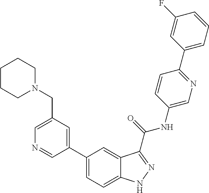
C1(CN2CCCCC2)=CN=CC(C2=CC=C3C(=C2)C(C(NC2=CN=C(C4=CC=CC(F)=C4)C=C2)=O)=NN3)=C1
